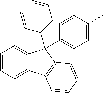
C1=CC=C2C(=C1)C(C1=CC=CC=C1)(C1=CC=C(C)C=C1)C1=C2C=CC=C1
